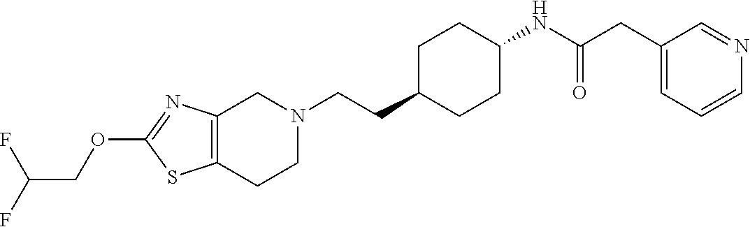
C12=C(CCN(CCC3CCC(NC(CC4=CC=CN=C4)=O)CC3)C1)SC(OCC(F)F)=N2
